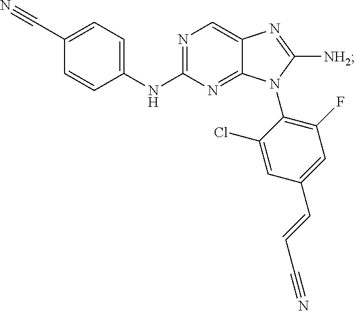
C1=C(C#N)C=CC(NC2=NC=C3C(=N2)N(C2=C(F)C=C(C=CC#N)C=C2Cl)C([NH2])=N3)=C1
